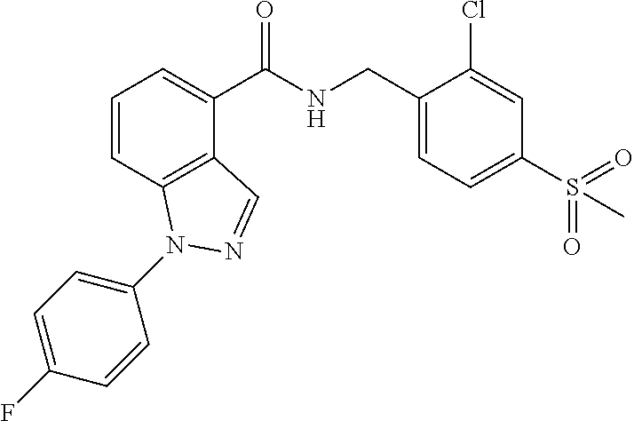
C1=CC2=C(C(C(NCC3=CC=C(S(=O)(=O)C)C=C3Cl)=O)=C1)C=NN2C1=CC=C(F)C=C1
